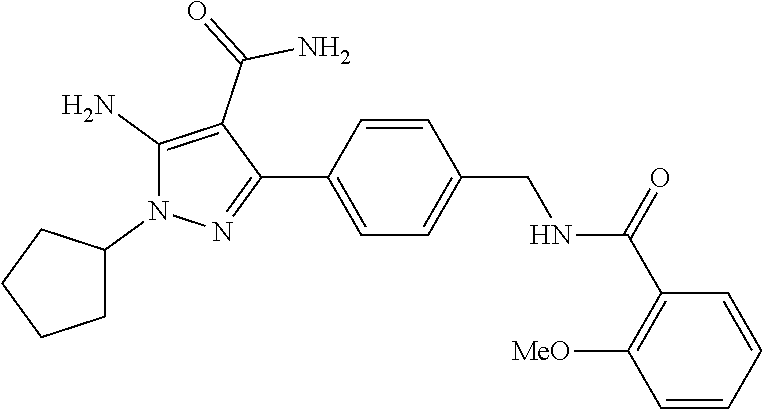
C1=CC(C2=NN(C3CCCC3)C(N)=C2C(N)=O)=CC=C1CNC(C1=C([MeO])C=CC=C1)=O
